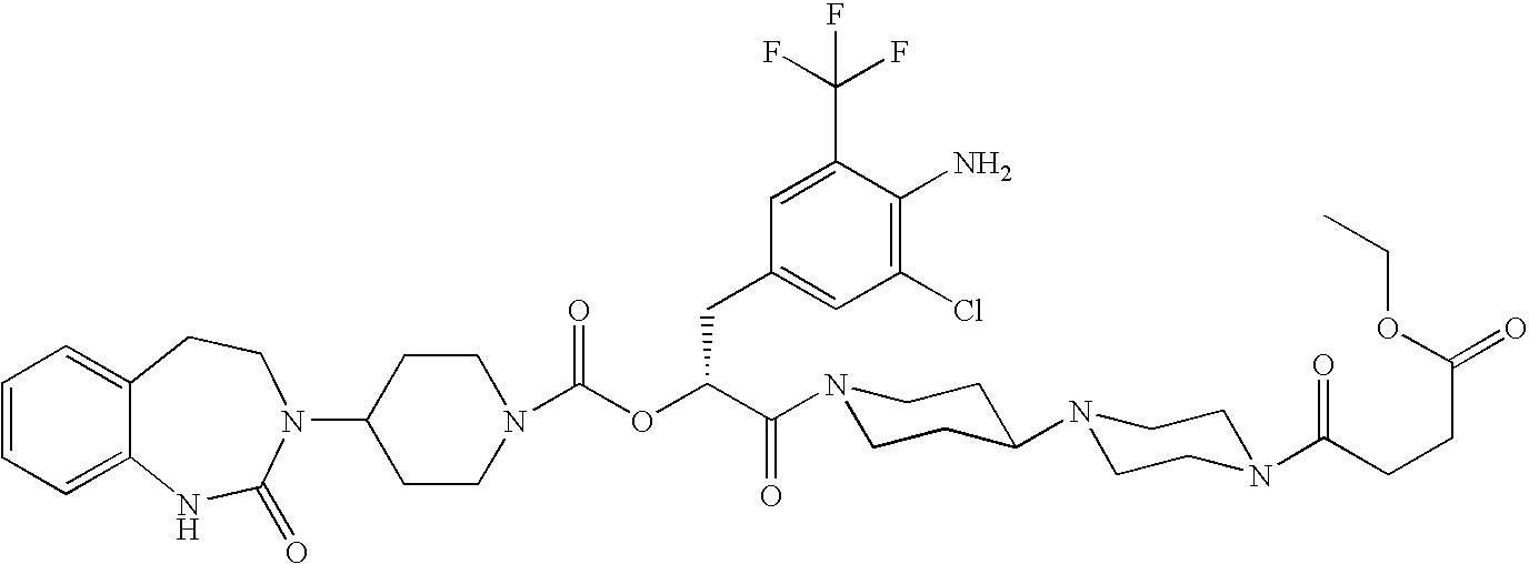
C1(N2C(=O)NC3=CC=CC=C3CC2)CCN(C(OC(C(=O)N2CCC(N3CCN(C(CCC(=O)OCC)=O)CC3)CC2)CC2=CC(Cl)=C(N)C(C(F)(F)F)=C2)=O)CC1
